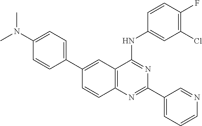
C12=C(N=C(C3=CC=CN=C3)N=C1NC1=CC(Cl)=C(F)C=C1)C=CC(C1=CC=C(N(C)C)C=C1)=C2
